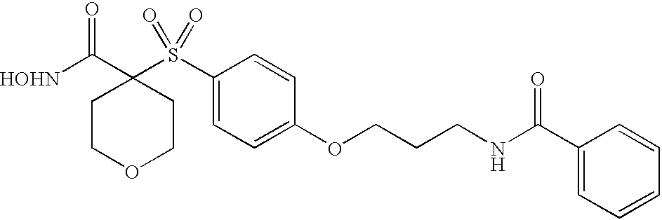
[HOHN]C(C1(S(C2=CC=C(OCCCNC(C3=CC=CC=C3)=O)C=C2)(=O)=O)CCOCC1)=O
